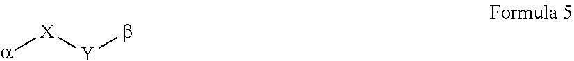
[X]([a])[Y]b
